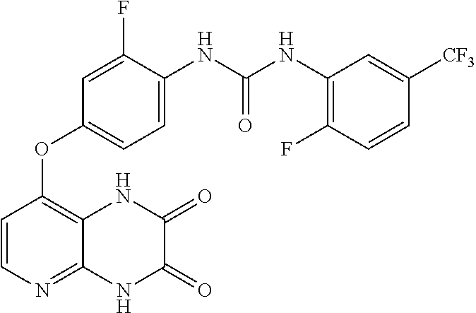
C1=CN=C2C(=C1OC1=CC=C(NC(NC3=C(F)C=CC([CF3])=C3)=O)C(F)=C1)NC(=O)C(=O)N2
